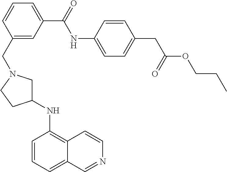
C1(CN2CC(NC3=C4C(=CC=C3)C=NC=C4)CC2)=CC(C(NC2=CC=C(CC(OCCC)=O)C=C2)=O)=CC=C1
